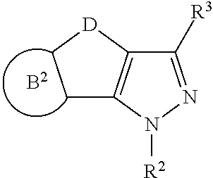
C1C2=C([D]C1)C([R3])=NN2[R2]
